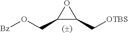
C1(CO[Bz])C(C[OTBS])O1
